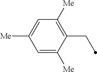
C1=C([Me])C(CC)=C([Me])C=C1[Me]
